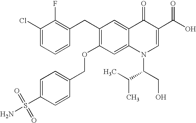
C1(Cl)=CC=CC(CC2=C(OCC3=CC=C(S(N)(=O)=O)C=C3)C=C3C(=C2)C(=O)C(C(O)=O)=CN3C(C(C)C)CO)=C1F
